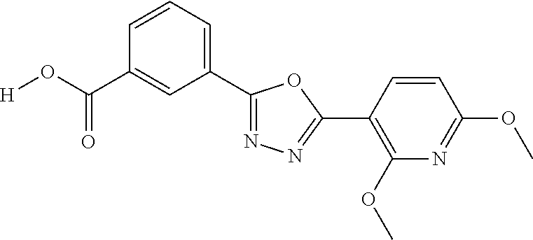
[H]OC(C1=CC(C2=NN=C(C3=C(OC)N=C(OC)C=C3)O2)=CC=C1)=O
